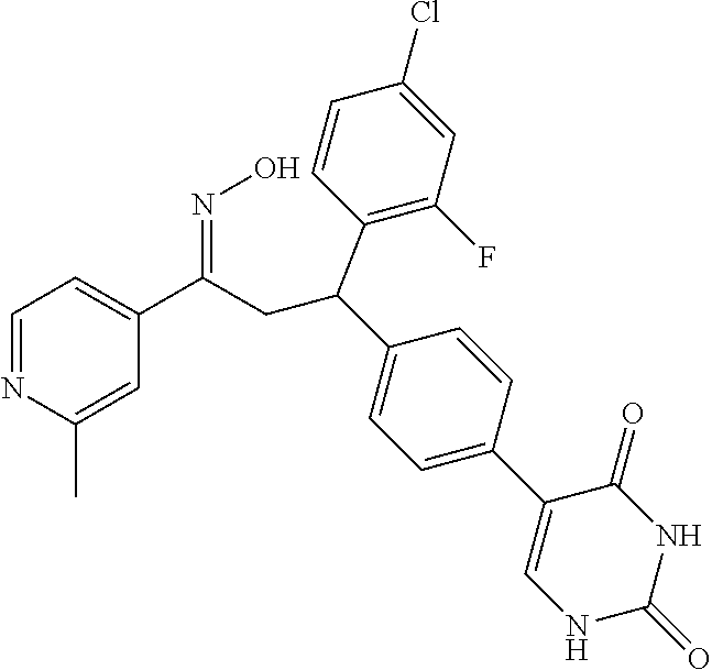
C1=NC(C)=CC(C(CC(C2=CC=C(C3=CNC(=O)NC3=O)C=C2)C2=C(F)C=C(Cl)C=C2)=NO)=C1
